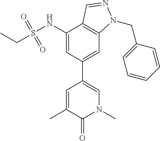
C1(NS(CC)(=O)=O)=CC(C2=CN(C)C(=O)C(C)=C2)=CC2=C1C=NN2CC1=CC=CC=C1
